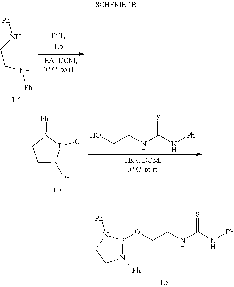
[Ph]NCCN[Ph].S=C(NCCO)N[Ph].C1N([Ph])P(Cl)N([Ph])C1.P1(OCCNC(=S)N[Ph])N([Ph])CCN1[Ph]
